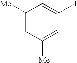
C1([Me])=CC([Me])=CC(I)=C1
